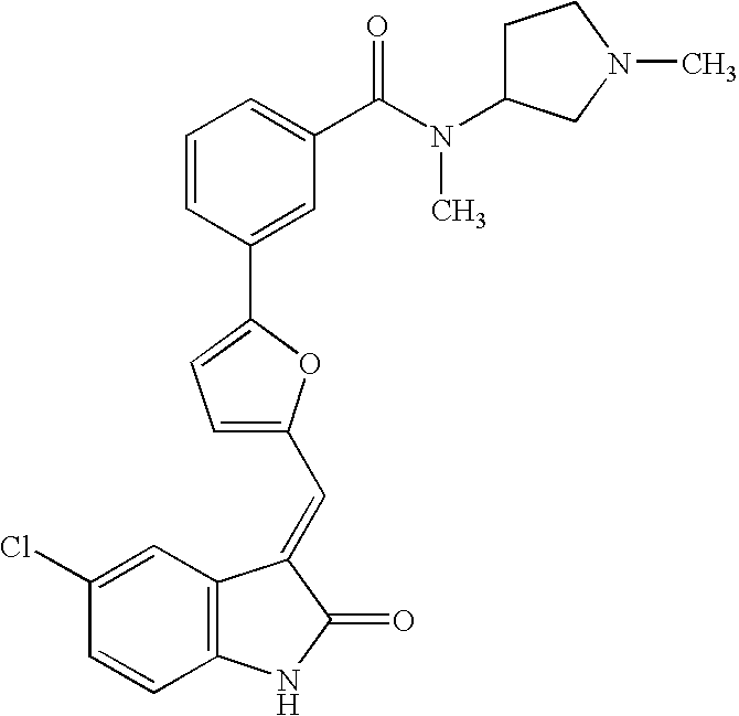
C1(Cl)=CC2=C(C=C1)NC(=O)C2=CC1=CC=C(C2=CC(C(N(C)C3CCN(C)C3)=O)=CC=C2)O1
